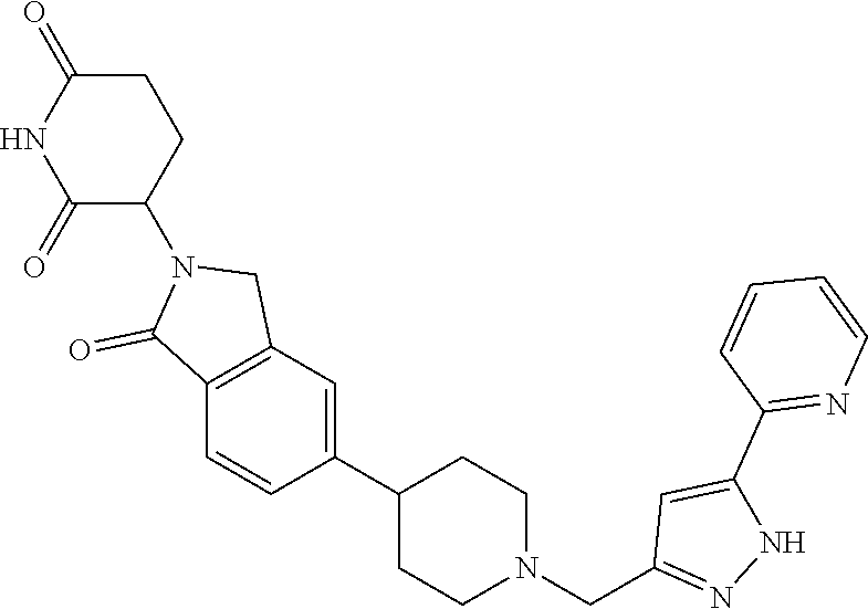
C1(C2=CC3=C(C=C2)C(=O)N(C2CCC(=O)NC2=O)C3)CCN(CC2=NNC(C3=NC=CC=C3)=C2)CC1
